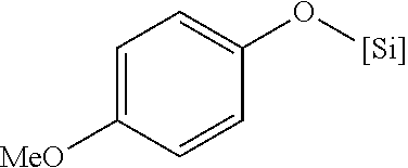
C1=C([MeO])C=CC(O[Si])=C1
